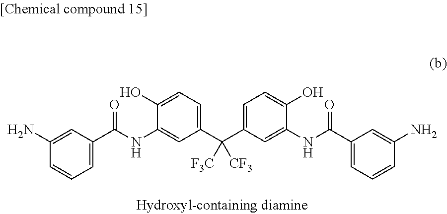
C1(N)=CC(C(NC2=CC(C(C3=CC=C(O)C(NC(C4=CC=CC(N)=C4)=O)=C3)([F3C])[CF3])=CC=C2O)=O)=CC=C1
